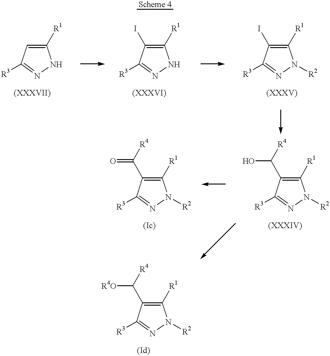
C1([R1])=CC([R3])=NN1.C1([R1])=C(I)C([R3])=NN1.C1([R1])=C(I)C([R3])=NN1[R2].C1([R1])=C(C(O)[R4])C([R3])=NN1[R2].C1([R1])=C(C(=O)[R4])C([R3])=NN1[R2].C1([R1])=C(C([R4O])[R4])C([R3])=NN1[R2]
